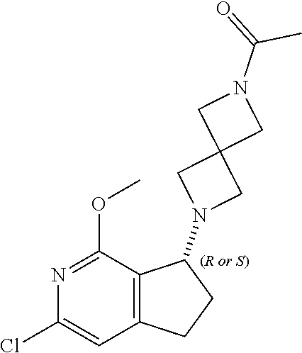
C12(CN(C3C4=C(CC3)C=C(Cl)N=C4OC)C1)CN(C(=O)C)C2
